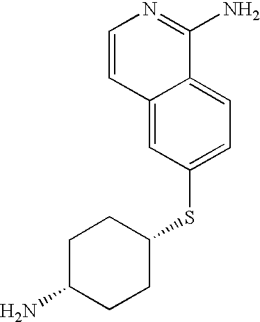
C12=CC(SC3CCC(N)CC3)=CC=C1C(N)=NC=C2
